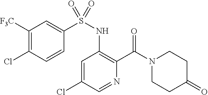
C1=C(Cl)C=NC(C(N2CCC(=O)CC2)=O)=C1NS(=O)(C1=CC([F3C])=C(Cl)C=C1)=O
